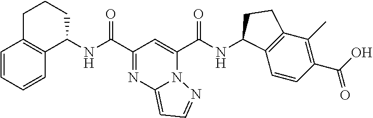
C1(NC(C2=NC3=CC=NN3C(C(NC3C4=C(C(C)=C(C(O)=O)C=C4)CC3)=O)=C2)=O)CCCC2=C1C=CC=C2
